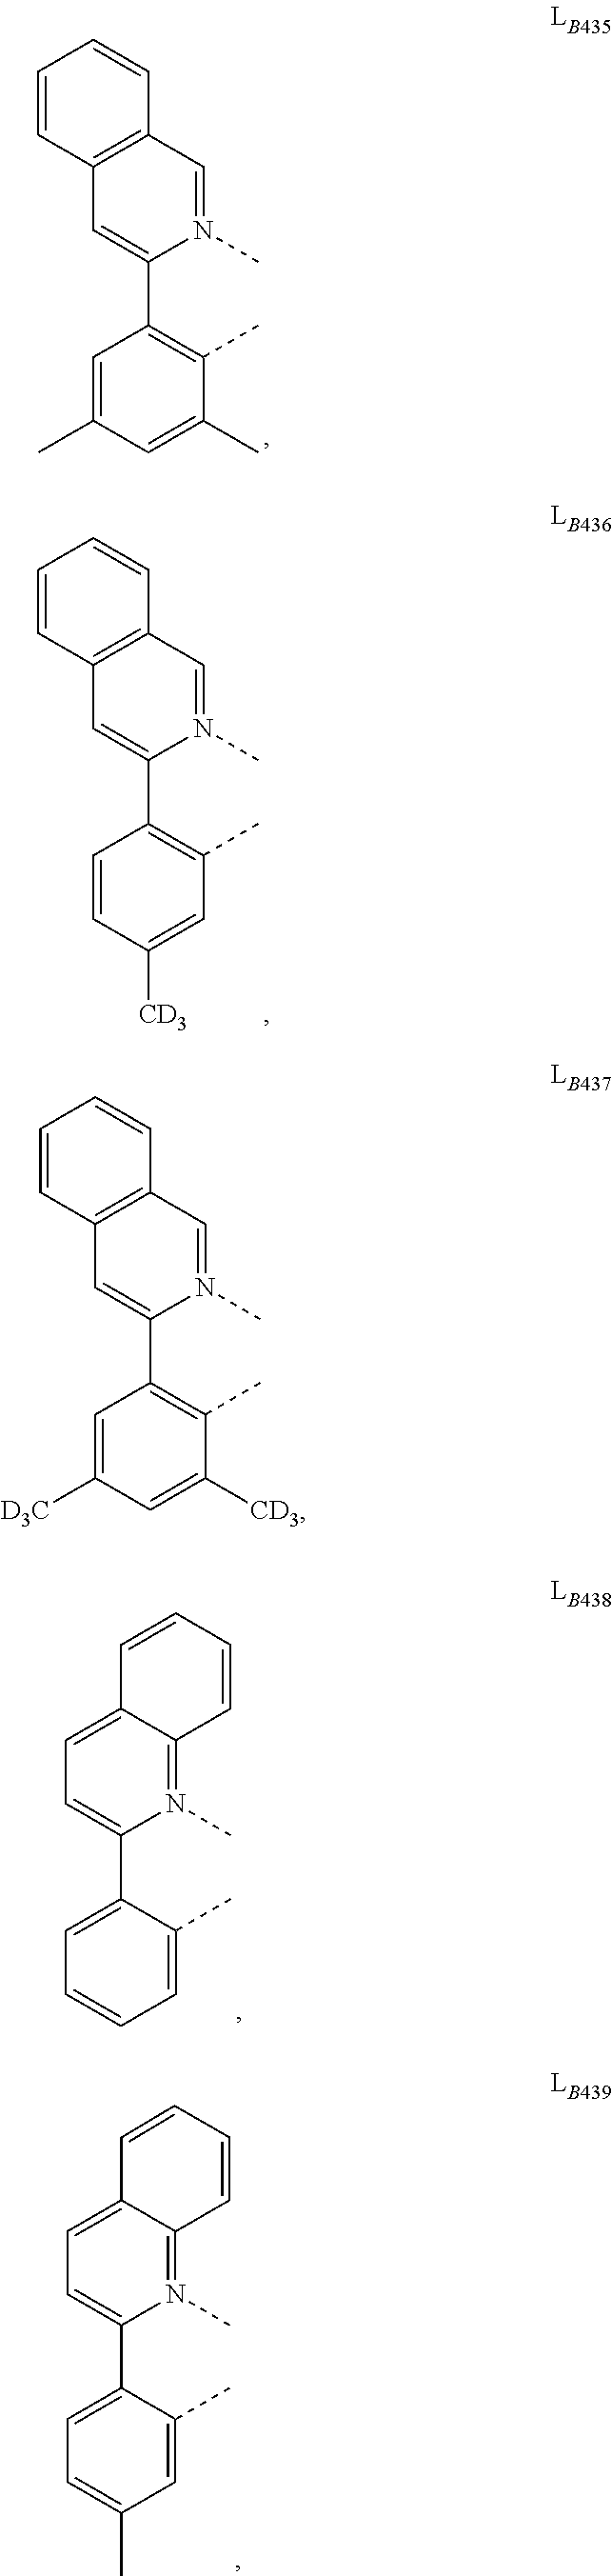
C1(C2=CC3=C(C=N2C)C=CC=C3)=C(C)C(C)=CC(C)=C1.C1(C2=CC3=C(C=N2C)C=CC=C3)=C(C)C=C([CD3])C=C1.C1(C2=CC=C3C(=N2C)C=CC=C3)=CC=CC=C1C.C1(C2=CC=C3C(=N2C)C=CC=C3)=CC=C(C)C=C1C.C1(C2=CC3=C(C=N2C)C=CC=C3)=C(C)C([CD3])=CC([D3C])=C1
